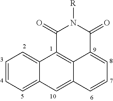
C1=CC=C2C(=C1)C1=C3C(=C2)C=CC=C3C(=O)N([R])C1=O
